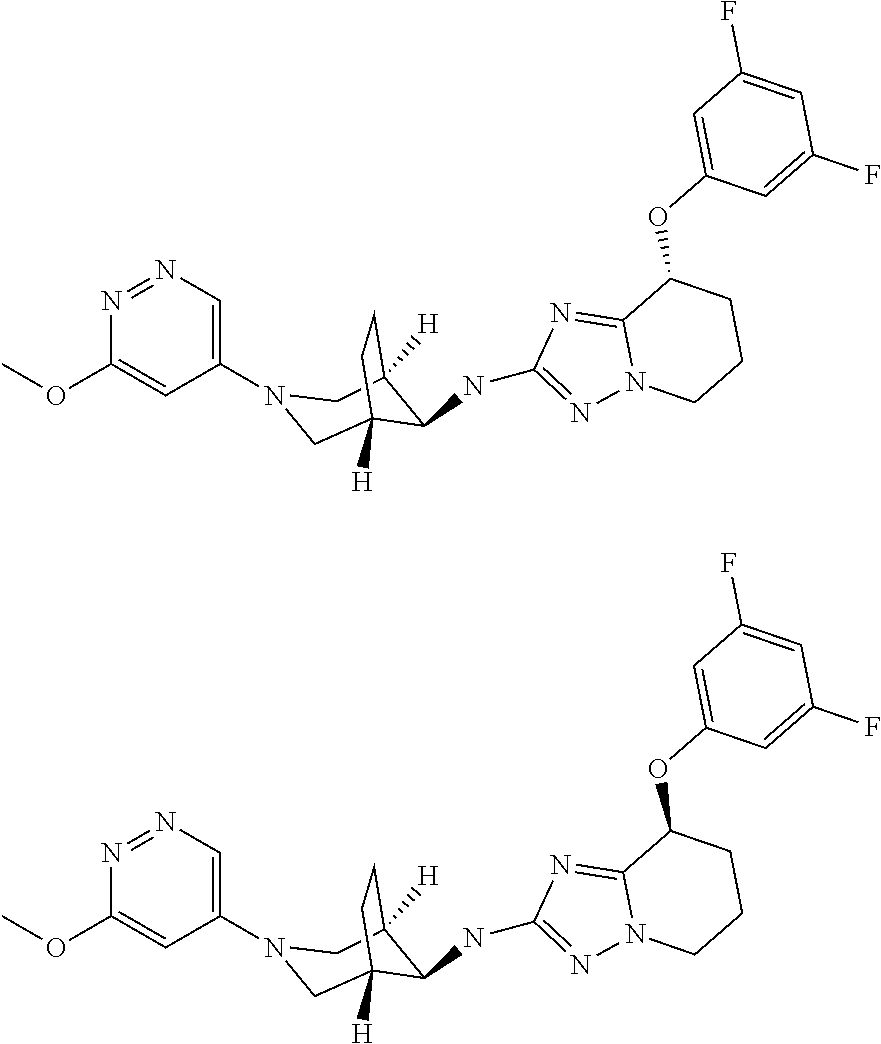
N1(C2=CN=NC(OC)=C2)CC2([H])C(NC3=NN4C(=N3)C(OC3=CC(F)=CC(F)=C3)CCC4)C([H])(C1)CC2.N1(C2=CN=NC(OC)=C2)CC2([H])C(NC3=NN4C(=N3)C(OC3=CC(F)=CC(F)=C3)CCC4)C([H])(C1)CC2
